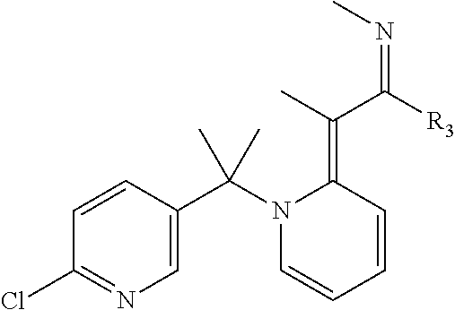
C1=CC(C(N2C=CC=CC2=C(C([R3])=NC)C)(C)C)=CN=C1Cl
